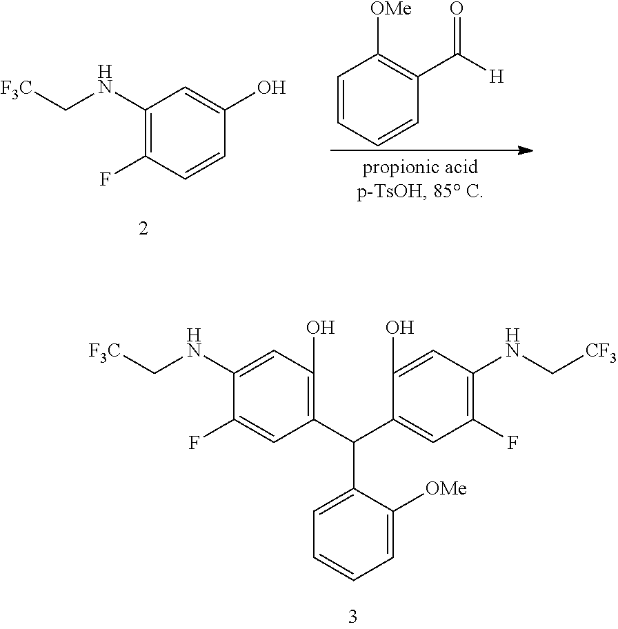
C1(NC[F3C])=C(F)C=CC(O)=C1.C1=CC=CC(C([H])=O)=C1[OMe].C1(C(C2=CC=CC=C2[OMe])C2=CC(F)=C(NC[CF3])C=C2O)=C(O)C=C(NC[F3C])C(F)=C1
